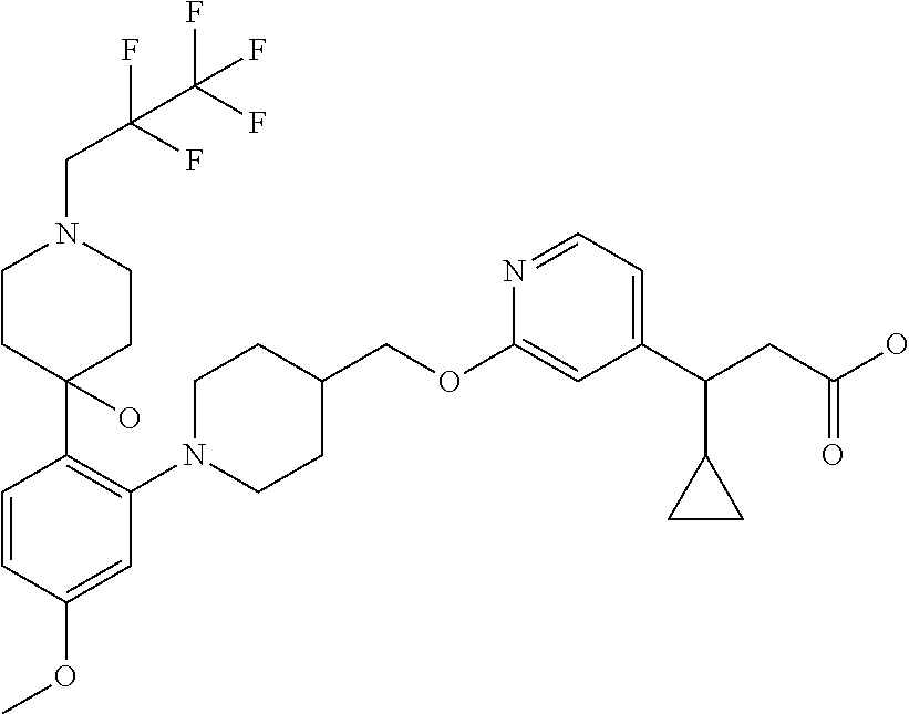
C1(OCC2CCN(C3=C(C4(O)CCN(CC(F)(F)C(F)(F)F)CC4)C=CC(OC)=C3)CC2)=CC(C(CC(O)=O)C2CC2)=CC=N1
